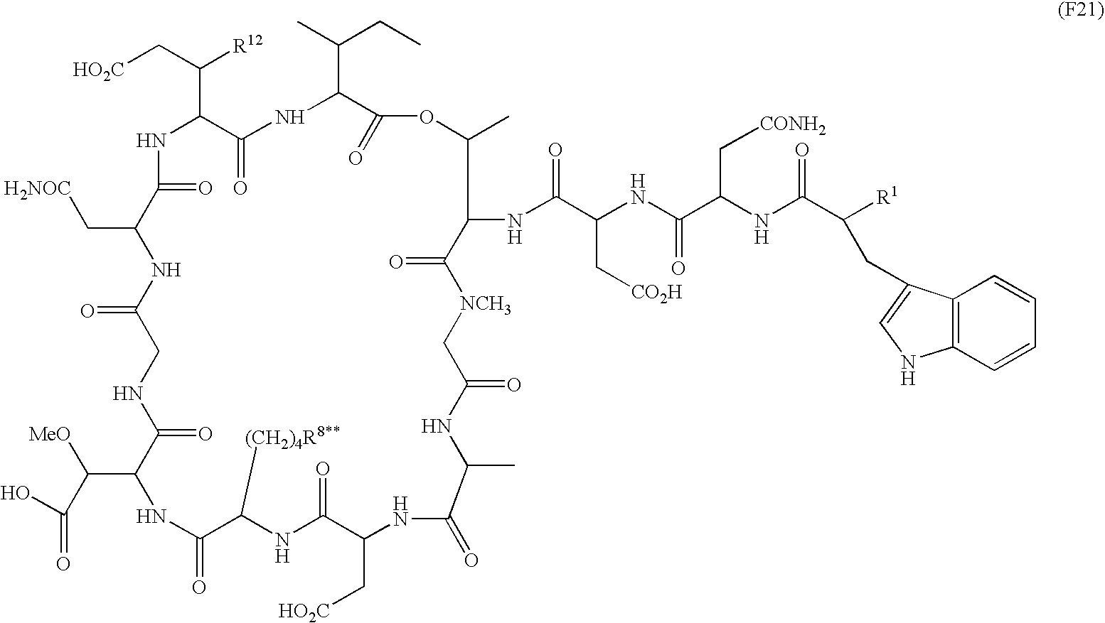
[HO2C]CC(C1NC(=O)C(C[H2NOC])NC(=O)CNC(=O)C(C(C(=O)O)[MeO])NC(=O)C([(CH2)4R8**])NC(=O)C(C[HO2C])NC(=O)C(C)NC(=O)C[NCH3]C(=O)C(NC(C(C[CO2H])NC(C(NC(C([R1])CC2=CNC3=C2C=CC=C3)=O)C[CONH2])=O)=O)C(C)OC(=O)C(C(C)CC)NC1=O)[R12]
